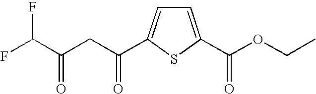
C(C1=CC=C(C(OCC)=O)S1)(CC(C(F)F)=O)=O
